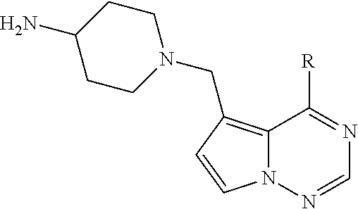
C12=C(CN3CCC(N)CC3)C=CN1N=CN=C2[R]
